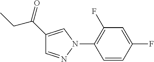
C1=CC(F)=CC(F)=C1N1N=CC(C(=O)CC)=C1
